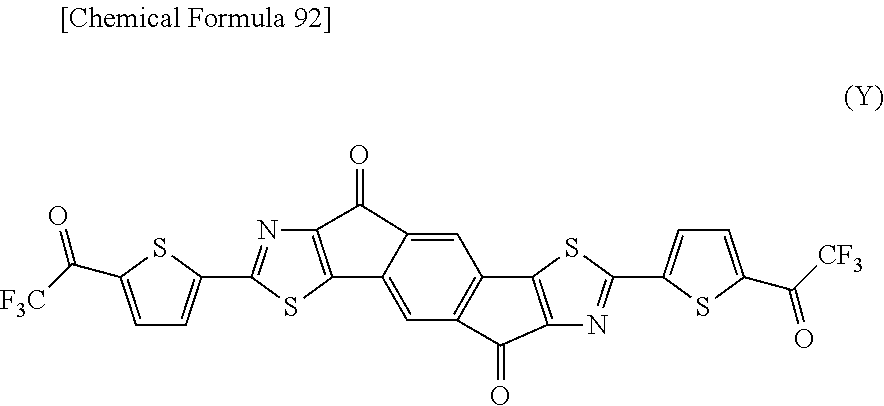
C1=C(C([F3C])=O)SC(C2=NC3=C(S2)C2=CC4=C(C=C2C3=O)C2=C(N=C(C3=CC=C(C([CF3])=O)S3)S2)C4=O)=C1
